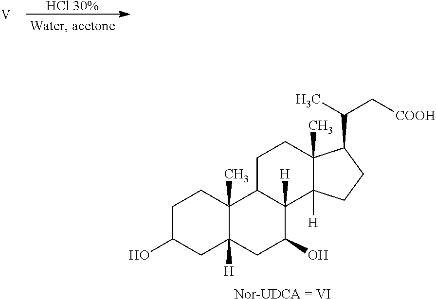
C1C(O)CC2([H])C(C)(C1)C1C([H])(C(O)C2)C2([H])C(C)(CC1)C(C(C)C[COOH])CC2.[Nor-UDCA = VI].[V].[HCl 30%]
